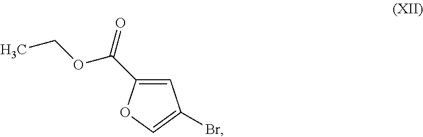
C1=C(C(OCC)=O)OC=C1Br
